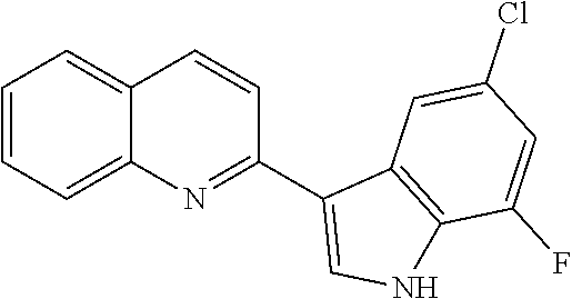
C1=CC=C2C(=C1)C=CC(C1=CNC3=C1C=C(Cl)C=C3F)=N2
